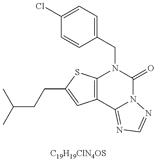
CC(C)CCC1=CC2=C(S1)N(CC1=CC=C(Cl)C=C1)C(=O)N1C2=NC=N1.[C19H19ClN4OS]
